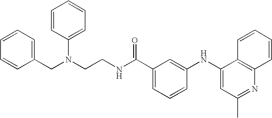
N(CCNC(C1=CC=CC(NC2=CC(C)=NC3=C2C=CC=C3)=C1)=O)(C1=CC=CC=C1)CC1=CC=CC=C1
